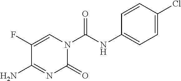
C1=C(F)C(N)=NC(=O)N1C(NC1=CC=C(Cl)C=C1)=O
